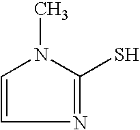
N1=C(S)N(C)C=C1
